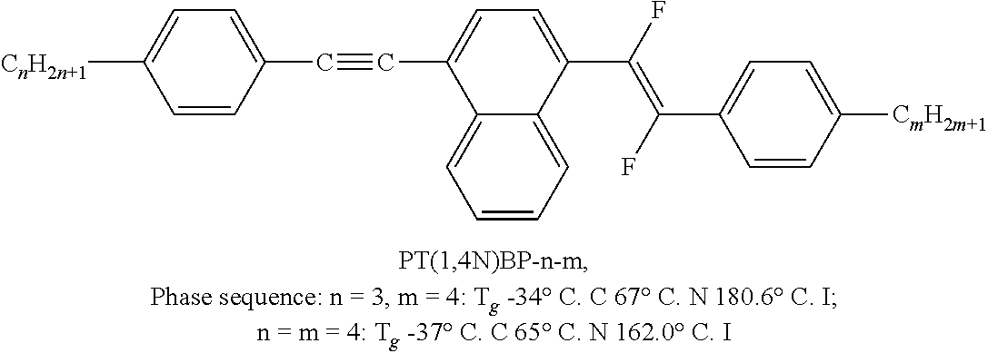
[CnH2n+1]C1=CC=C(C#CC2=CC=C(C(F)=C(F)C3=CC=C([CmH2m+1])C=C3)C3=CC=CC=C23)C=C1
